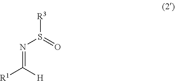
N(=C([H])[R1])S([R3])=O
